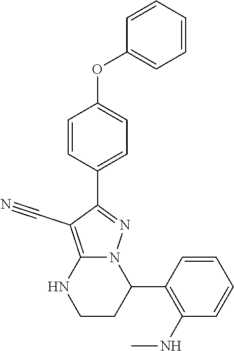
C1=CC=CC=C1OC1=CC=C(C2=NN3C(=C2C#N)NCCC3C2=C(NC)C=CC=C2)C=C1
